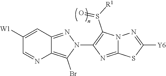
C1([W1])=CC2=NN(C3=C(S([R1])=O)N4C(=N3)SC([Y6])=N4)C(Br)=C2N=C1
